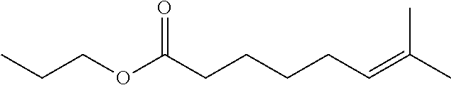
CCCOC(CCCCC=C(C)C)=O
